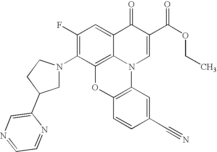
C1(F)=C(N2CC(C3=CN=CC=N3)CC2)C2=C3C(=C1)C(=O)C(C(OCC)=O)=CN3C1=C(O2)C=CC(C#N)=C1
